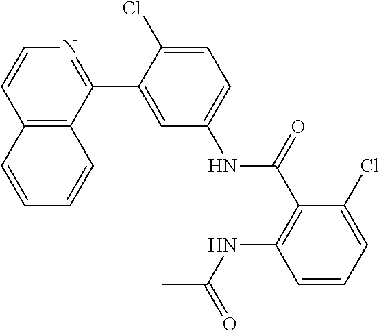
C12=C(C(C3=CC(NC(C4=C(NC(C)=O)C=CC=C4Cl)=O)=CC=C3Cl)=NC=C1)C=CC=C2
